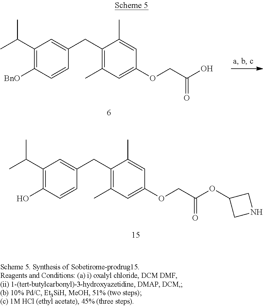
C1(C(C)C)=C([BnO])C=CC(CC2=C(C)C=C(OCC(O)=O)C=C2C)=C1.C1(C(C)C)=C(O)C=CC(CC2=C(C)C=C(OCC(OC3CNC3)=O)C=C2C)=C1
